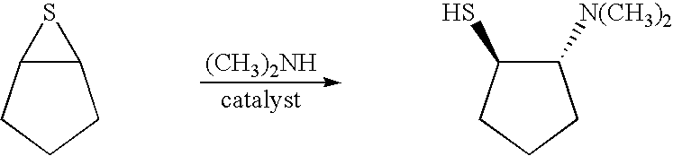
[(CH3)2NH].C12C(S1)CCC2.C1(S)C([N(CH3)2])CCC1
